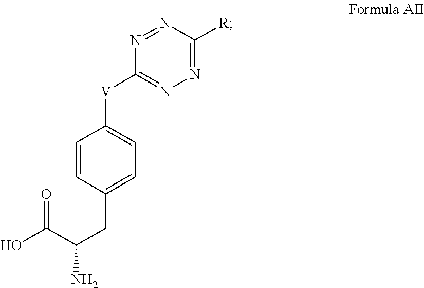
C1=CC(CC(C(=O)O)N)=CC=C1[V]C1=NN=C([R])N=N1
